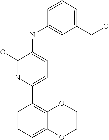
C1(OC)=NC(C2=C3C(=CC=C2)OCCO3)=CC=C1NC1=CC(CO)=CC=C1
